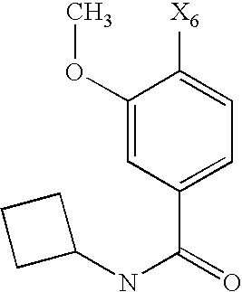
C1(OC)=CC(C(=O)NC2CCC2)=CC=C1[X6]
